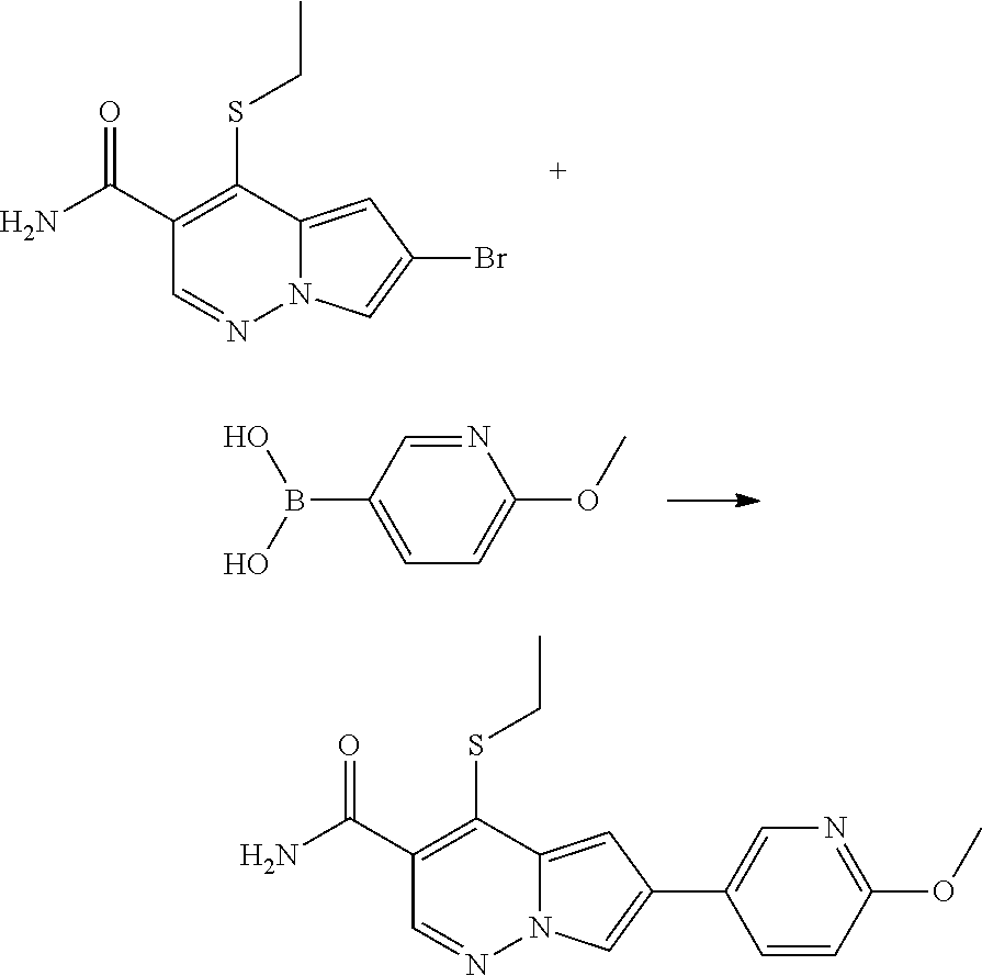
CCSC1=C(C(=O)N)C=NN2C1=CC(Br)=C2.B(C1=CC=C(OC)N=C1)(O)O.CCSC1=C(C(=O)N)C=NN2C1=CC(C1=CN=C(OC)C=C1)=C2
